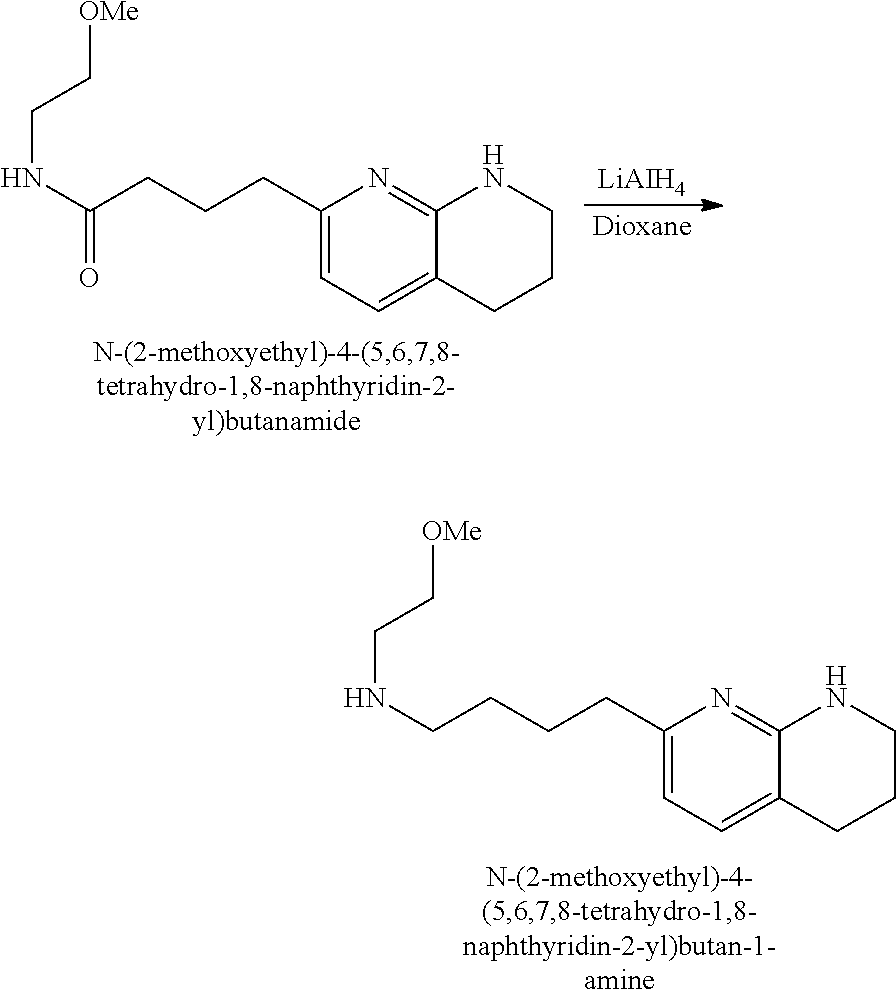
[LiAIH4].[Dioxane].C1=C(CCCC(NCC[OMe])=O)N=C2C(=C1)CCCN2.C1=C(CCCCNCC[OMe])N=C2C(=C1)CCCN2
